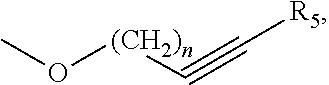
CO[(CH2)n]C#C[R5]
